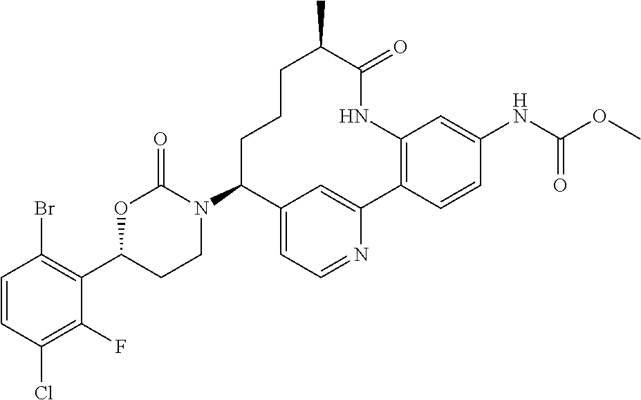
C1=CC(Cl)=C(F)C(C2CCN(C3C4=CC=NC(=C4)C4=C(C=C(NC(=O)OC)C=C4)NC(=O)C(C)CCC3)C(=O)O2)=C1Br
